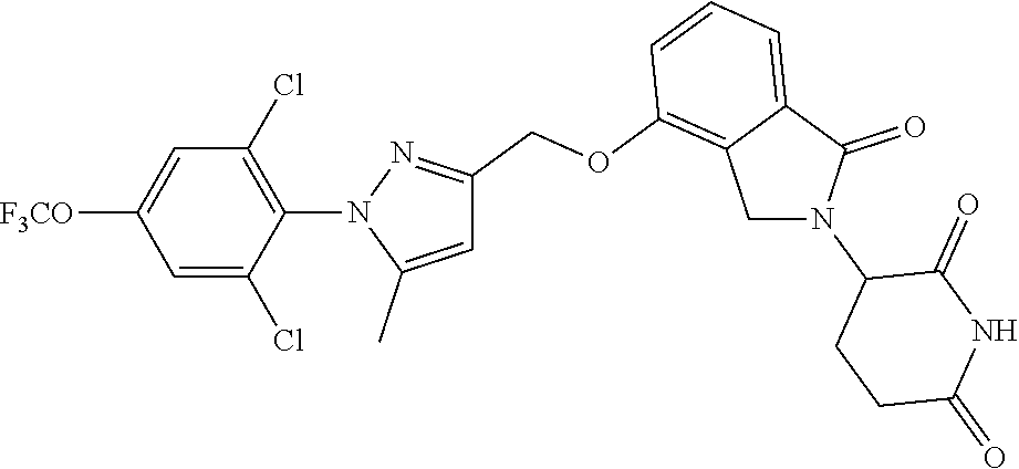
[F3CO]C1=CC(Cl)=C(N2C(C)=CC(COC3=C4C(=CC=C3)C(=O)N(C3CCC(=O)NC3=O)C4)=N2)C(Cl)=C1
